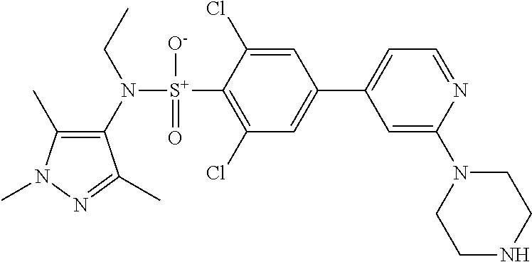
C1(C)=C(N([S+](C2=C(Cl)C=C(C3=CC=NC(N4CCNCC4)=C3)C=C2Cl)([O-])=O)CC)C(C)=NN1C
